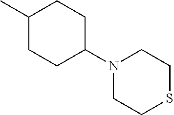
C1(C)CCC(N2CCSCC2)CC1
